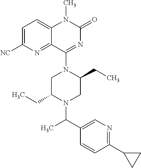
C1=C([NC])N=C2C(=C1)N(C)C(=O)N=C2N1C(CC)CN(C(C2=CN=C(C3CC3)C=C2)C)C(CC)C1
